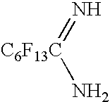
[C6F13C](=N)N
